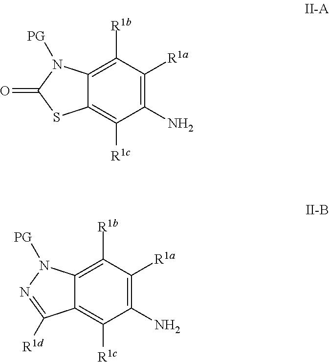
C1([R1b])=C2C(=C([R1c])C(N)=C1[R1a])SC(=O)N2[PG].C1([R1b])=C2C(=C([R1c])C(N)=C1[R1a])C([R1d])=NN2[PG]
